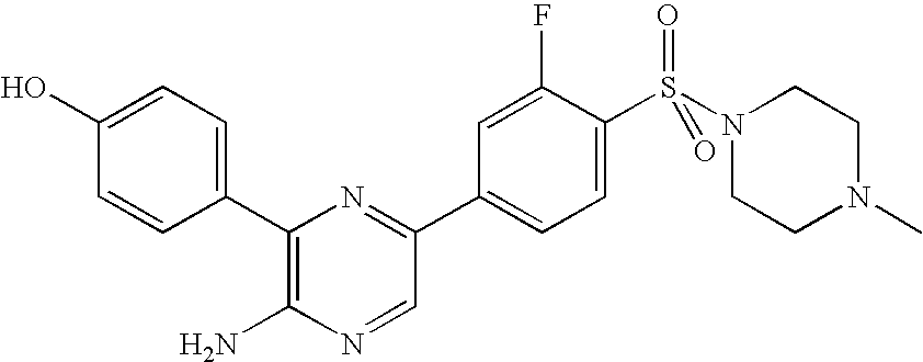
C1(O)=CC=C(C2=C(N)N=CC(C3=CC=C(S(N4CCN(C)CC4)(=O)=O)C(F)=C3)=N2)C=C1
